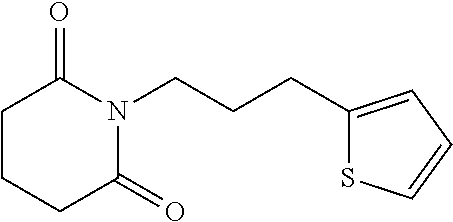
C(CC1=CC=CS1)CN1C(=O)CCCC1=O
